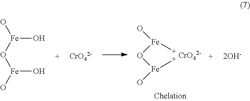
[CrO42-].[Fe](O[Fe](O)[+])(O)[+].[CrO42-].[Fe](O[Fe](O)O)(O)O.[2OH-]
